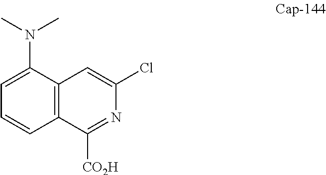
C12=C(C(N(C)C)=CC=C1)C=C(Cl)N=C2[CO2H]
